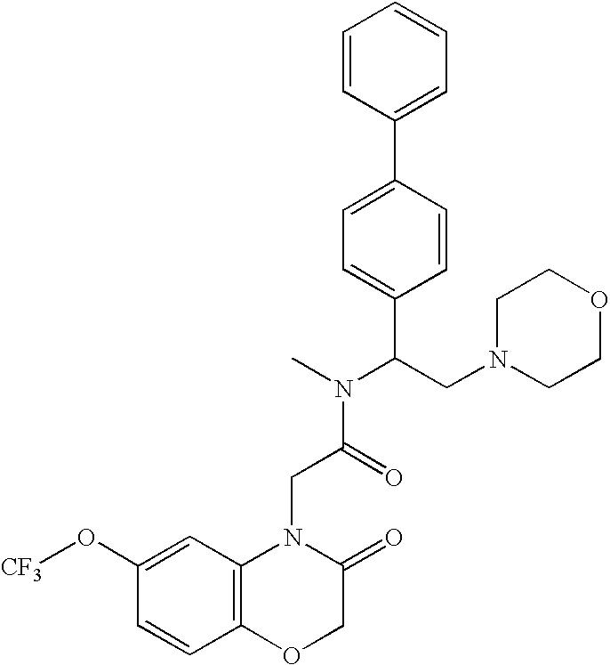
C1=CC(C2=CC=C(C(N(C)C(=O)CN3C4=C(OCC3=O)C=CC(O[CF3])=C4)CN3CCOCC3)C=C2)=CC=C1
